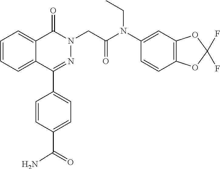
C1=CC=C2C(=C1)C(=O)N(CC(=O)N(C1=CC3=C(C=C1)OC(F)(F)O3)CC)N=C2C1=CC=C(C(=O)N)C=C1
